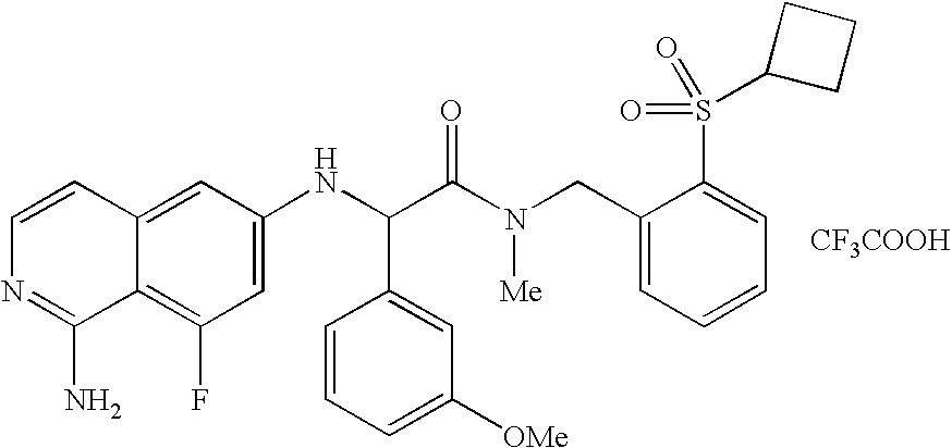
C1=C(NC(C(N(CC2=CC=CC=C2S(C2CCC2)(=O)=O)[Me])=O)C2=CC([OMe])=CC=C2)C=C2C(=C1F)C(N)=NC=C2.[CF3COOH]
